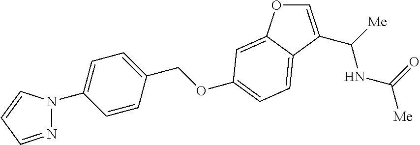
C1=C(C(NC(=O)[Me])[Me])C2=CC=C(OCC3=CC=C(N4N=CC=C4)C=C3)C=C2O1
